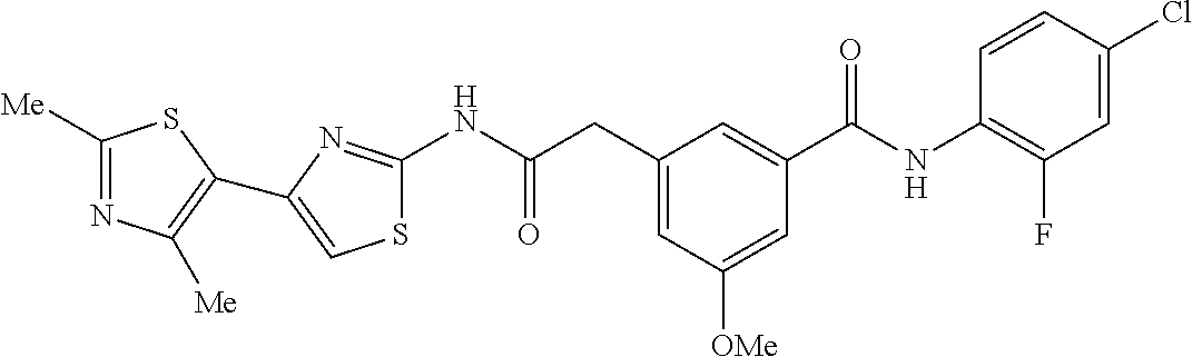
C1([Me])=NC([Me])=C(C2=CSC(NC(CC3=CC([OMe])=CC(C(NC4=C(F)C=C(Cl)C=C4)=O)=C3)=O)=N2)S1
